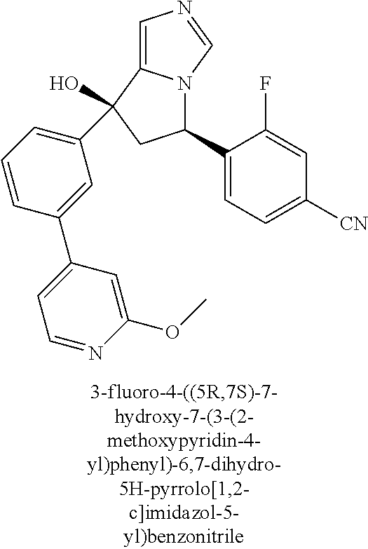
C1=C2N(C=N1)C(C1=CC=C([CN])C=C1F)CC2(O)C1=CC=CC(C2=CC=NC(OC)=C2)=C1
